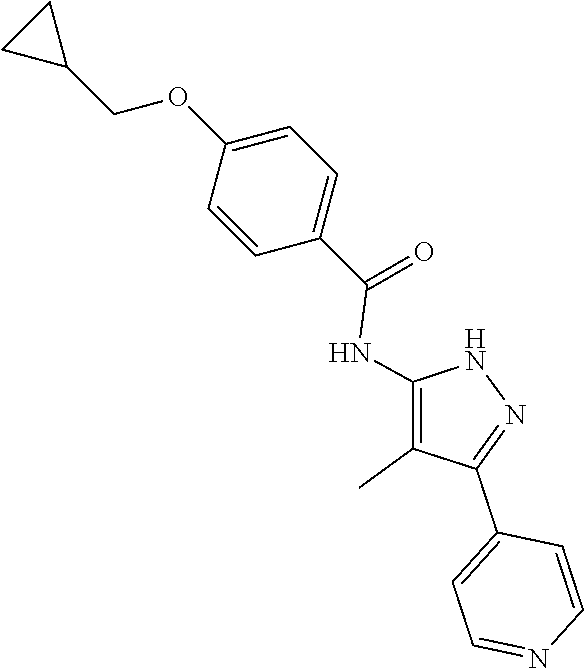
N1C(NC(C2=CC=C(OCC3CC3)C=C2)=O)=C(C)C(C2=CC=NC=C2)=N1
